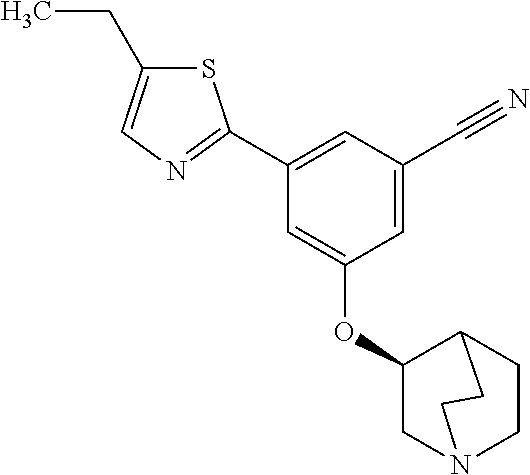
S1C(CC)=CN=C1C1=CC(C#N)=CC(OC2CN3CCC2CC3)=C1
